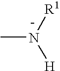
CN([H])[R1]
